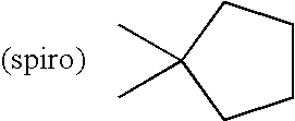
CC1(C)CCCC1
